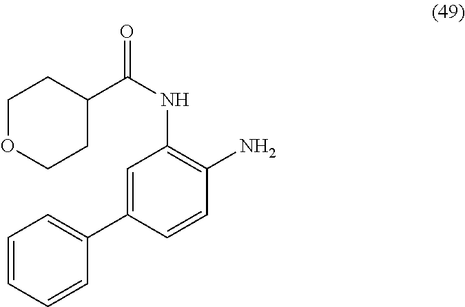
C1OCCC(C(NC2=C(N)C=CC(C3=CC=CC=C3)=C2)=O)C1
